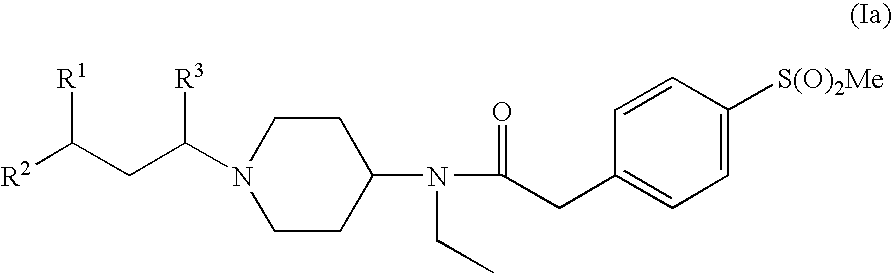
N1(C(CC([R2])[R1])[R3])CCC(N(C(CC2=CC=C([S(O)2Me])C=C2)=O)CC)CC1
